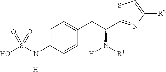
C1=C(N(S(O)(=O)=O)[H])C=CC(CC(C2=NC([R2])=CS2)N([R1])[H])=C1
